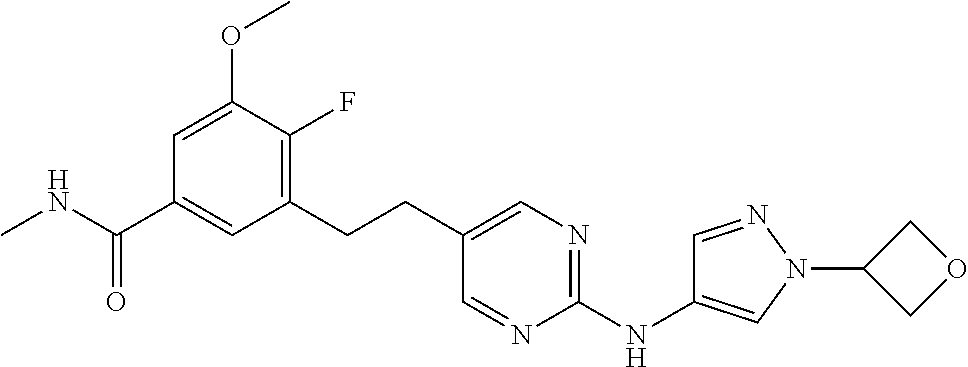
C1=C(OC)C(F)=C(CCC2=CN=C(NC3=CN(C4COC4)N=C3)N=C2)C=C1C(NC)=O
